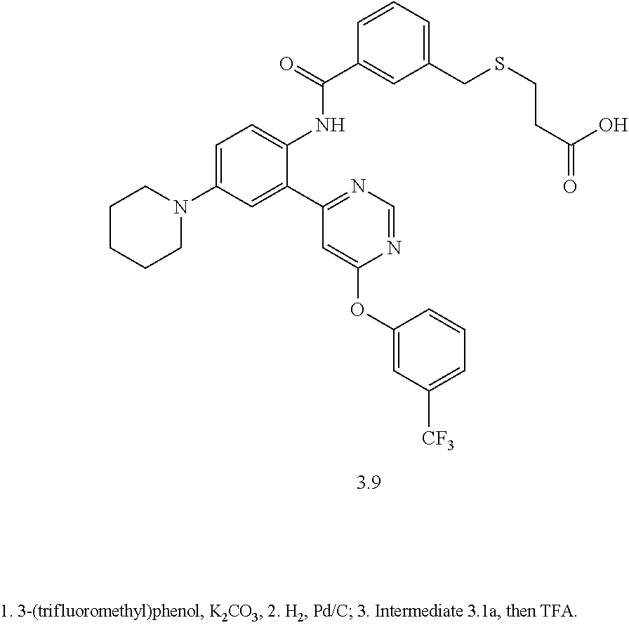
C1(C2=CC(N3CCCCC3)=CC=C2NC(C2=CC(CSCCC(O)=O)=CC=C2)=O)=NC=NC(OC2=CC([CF3])=CC=C2)=C1
